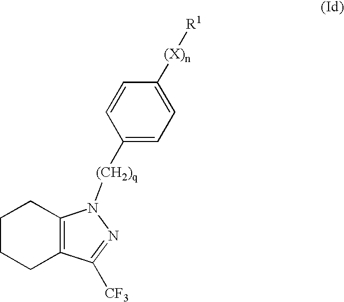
C1CCC2=C(C1)N([(CH2)q]C1=CC=C([(X)n][R1])C=C1)N=C2[CF3]
